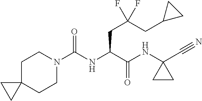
C1C2(CCN(C(NC(C(NC3(C#N)CC3)=O)CC(CC3CC3)(F)F)=O)C1)CC2
